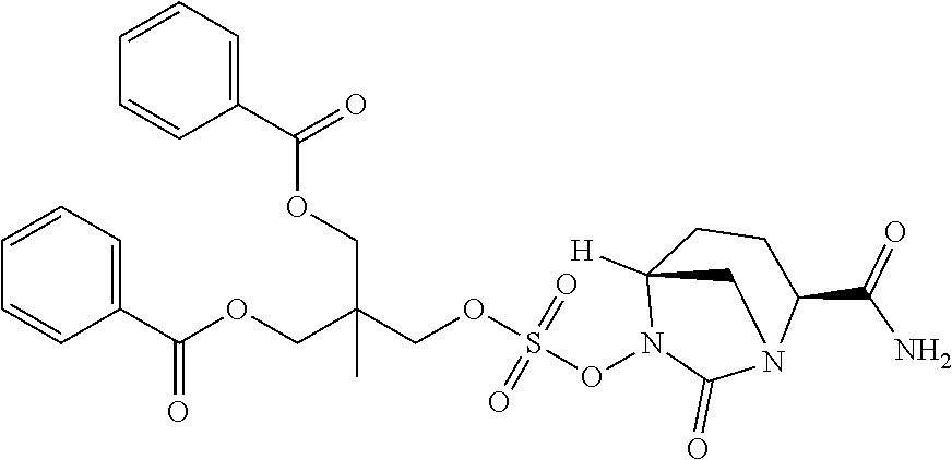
C(COS(ON1C2([H])CCC(C(N)=O)N(C1=O)C2)(=O)=O)(COC(=O)C1=CC=CC=C1)(COC(C1=CC=CC=C1)=O)C
